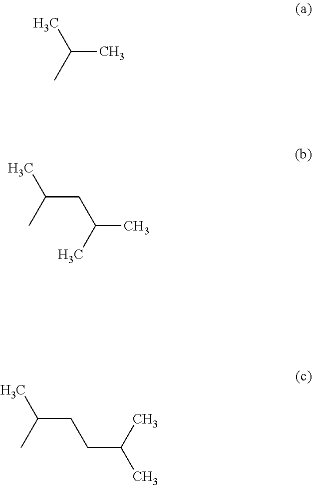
CC(C)C.CC(C)CC(C)C.CC(C)CCC(C)C
